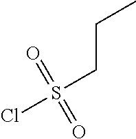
ClS(=O)(=O)CCC
